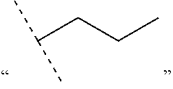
C(C)(CCC)C
